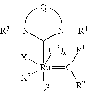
[R1]C([R2])=[Ru](C(N[R4])N[R3])([L2])([X2])([(L3)n])[X1].[Q]
